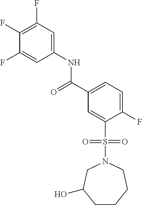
C1CCCN(S(C2=CC(C(=O)NC3=CC(F)=C(F)C(F)=C3)=CC=C2F)(=O)=O)CC1O
